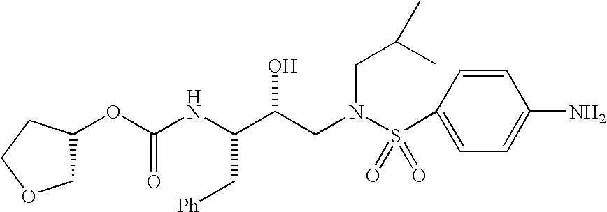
C1C(OC(NC(C(CN(S(C2=CC=C(N)C=C2)(=O)=O)CC(C)C)O)C[Ph])=O)CCO1
